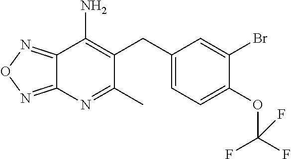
C12=NON=C1N=C(C)C(CC1=CC=C(OC(F)(F)F)C(Br)=C1)=C2N
